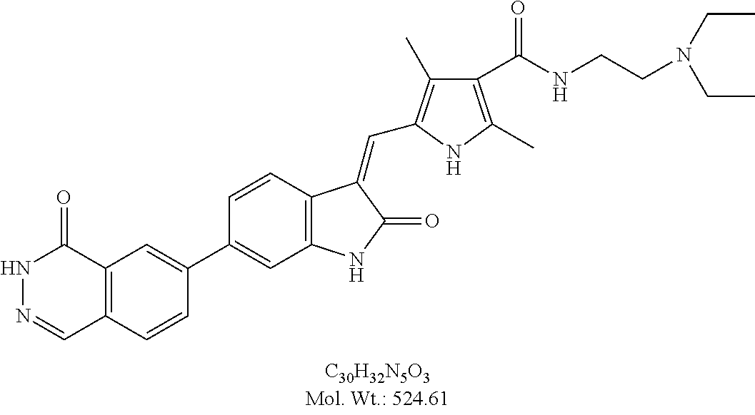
C1=CC2=C(C=C1C1=CC3=C(C=C1)C=NNC3=O)NC(=O)C2=CC1=C(C)C(C(NCCN(CC)CC)=O)=C(C)N1
